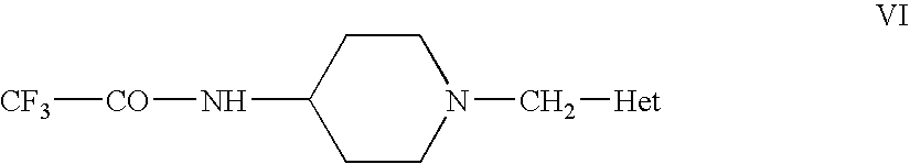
C1CC(N[CO][CF3])CCN1C[Het]
